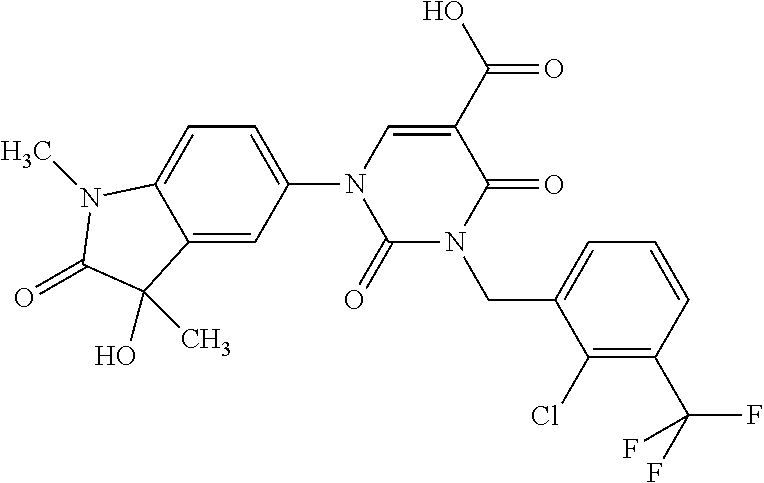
C1(=O)N(CC2=CC=CC(C(F)(F)F)=C2Cl)C(=O)C(C(O)=O)=CN1C1=CC=C2C(=C1)C(O)(C)C(=O)N2C
